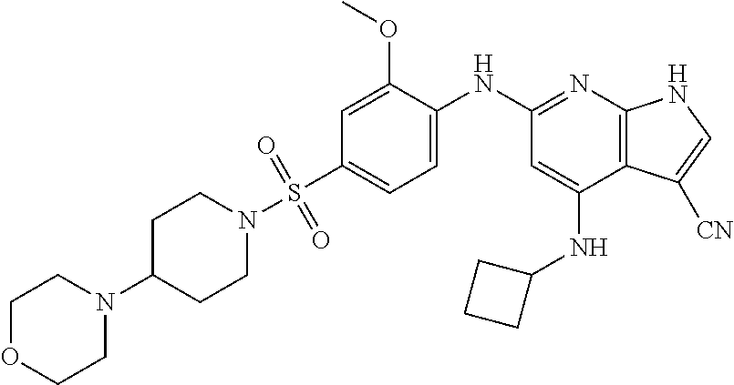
C1=C(OC)C(NC2=NC3=C(C(NC4CCC4)=C2)C([CN])=CN3)=CC=C1S(N1CCC(N2CCOCC2)CC1)(=O)=O
